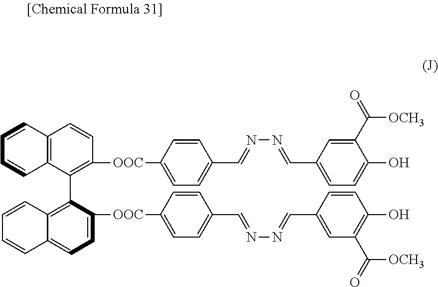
C1=CC2=C(C=C1)C(C1=C3C(=CC=C1[OOC]C1=CC=C(C=NN=CC4=CC(C(=O)[OCH3])=C(O)C=C4)C=C1)C=CC=C3)=C([OOC]C1=CC=C(C=NN=CC3=CC=C(O)C(C(=O)[OCH3])=C3)C=C1)C=C2
